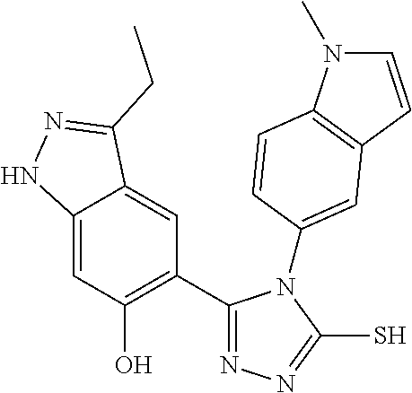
C12=CC(O)=C(C3=NN=C(S)N3C3=CC4=C(N(C)C=C4)C=C3)C=C1C(CC)=NN2
